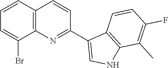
C1=CC2=C(C(Br)=C1)N=C(C1=CNC3=C1C=CC(F)=C3C)C=C2
